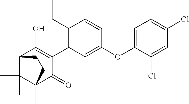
C1(C2=C(CC)C=CC(OC3=CC=C(Cl)C=C3Cl)=C2)=C(O)C2C(C)(C)C(C)(C1=O)CC2
